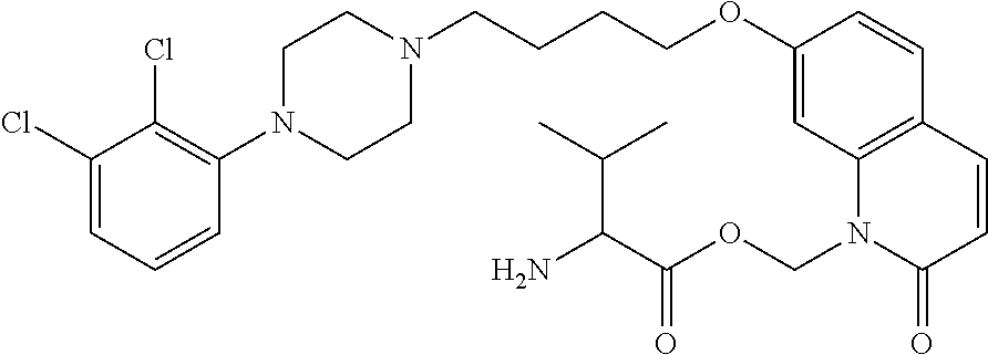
C1(Cl)=CC=CC(N2CCN(CCCCOC3=CC4=C(C=C3)C=CC(=O)N4COC(=O)C(N)C(C)C)CC2)=C1Cl
